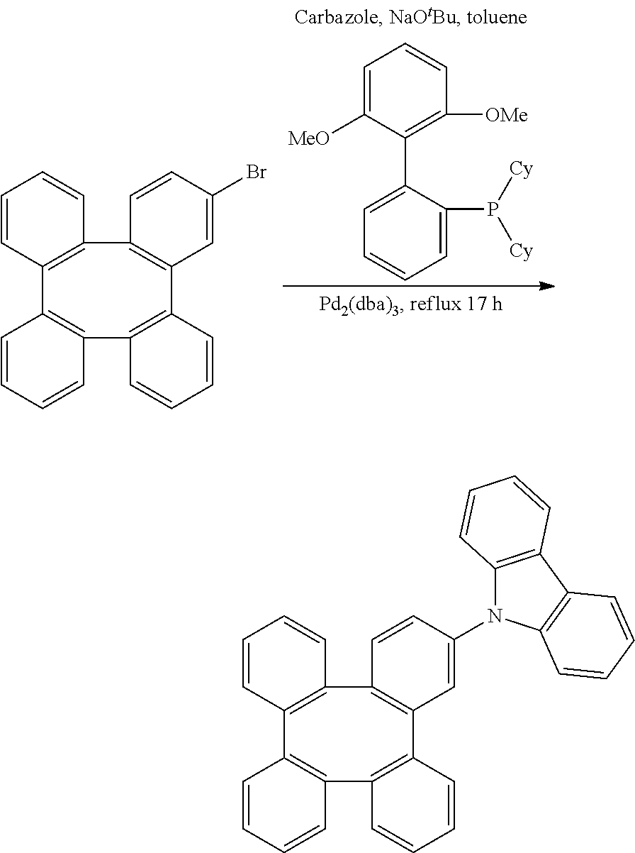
C1=CC2=C(C=C1)C1=C(C=C(Br)C=C1)C1=C(C3=C2C=CC=C3)C=CC=C1.C1=C([MeO])C(C2=CC=CC=C2P([Cy])[Cy])=C([OMe])C=C1.C1=CC2=C(C=C1)C1=C(C=CC=C1)C1=C(C3=C2C=CC=C3)C=CC(N2C3=C(C4=C2C=CC=C4)C=CC=C3)=C1
